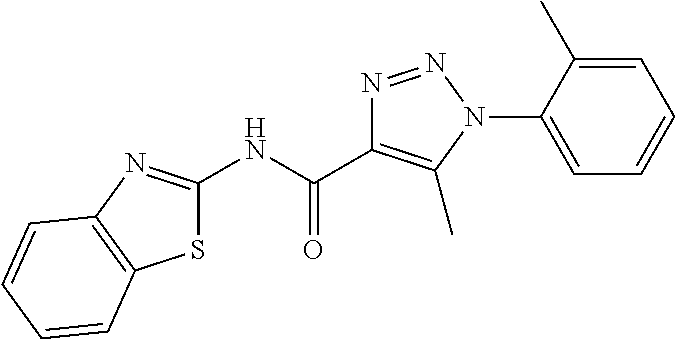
C1(NC(C2=C(C)N(C3=CC=CC=C3C)N=N2)=O)=NC2=C(S1)C=CC=C2
